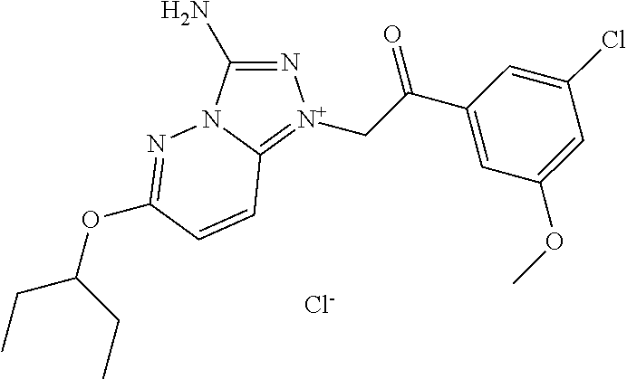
N1=C(N)N2C(=[N+]1CC(=O)C1=CC(OC)=CC(Cl)=C1)C=CC(OC(CC)CC)=N2.[Cl-]
